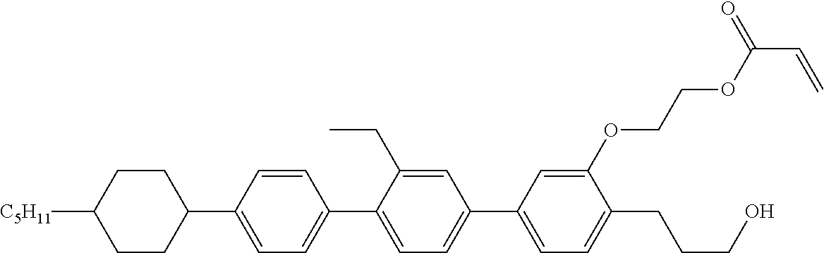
C1CC([C5H11])CCC1C1=CC=C(C2=CC=C(C3=CC=C(CCCO)C(OCCOC(C=C)=O)=C3)C=C2CC)C=C1
